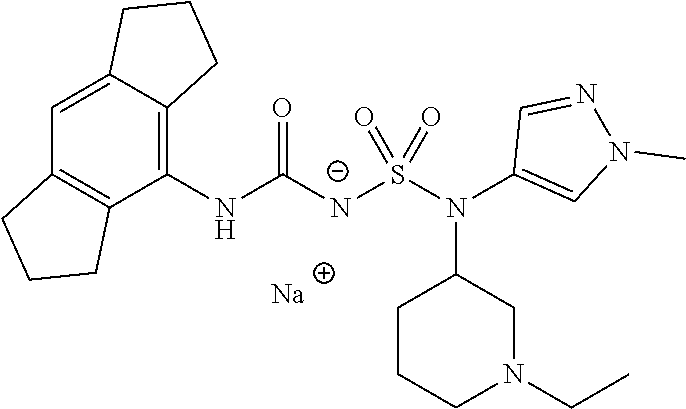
[Na].C12=CC3=C(C(NC([N-]S(N(C4=CN(C)N=C4)C4CCCN(CC)C4)(=O)=O)=O)=C1CCC2)CCC3
